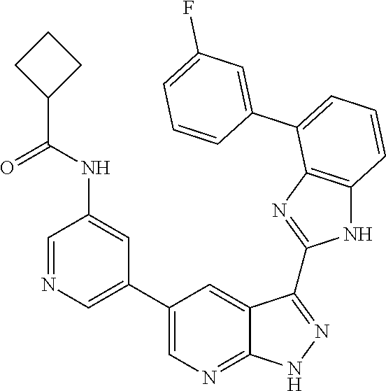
C1=C(C2=CC=CC3=C2N=C(C2=NNC4=NC=C(C5=CN=CC(NC(C6CCC6)=O)=C5)C=C42)N3)C=CC=C1F
